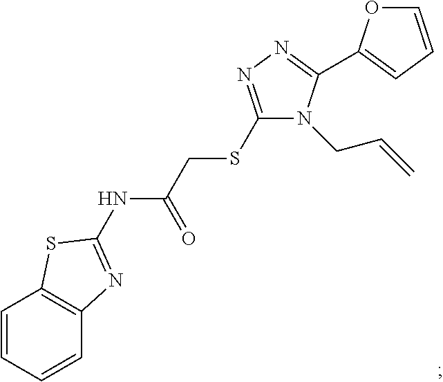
C1=CC=CC2=C1SC(NC(CSC1=NN=C(C3=CC=CO3)N1CC=C)=O)=N2
